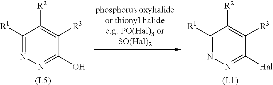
C1([R1])=NN=C([Hal])C([R3])=C1[R2].C1([R1])=NN=C(O)C([R3])=C1[R2]
